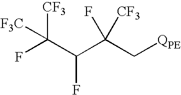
[F3C]C(F)([CF3])C(C(C[QPE])([CF3])F)F
